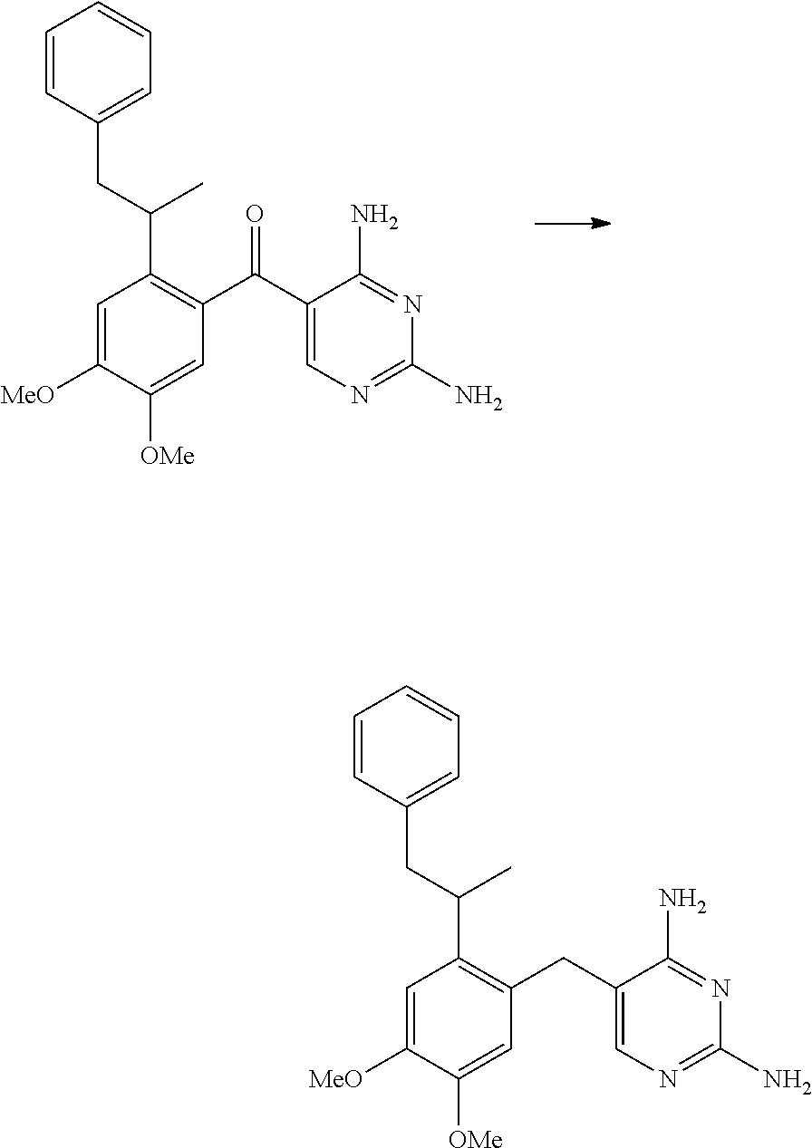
C1=C([MeO])C([OMe])=CC(C(=O)C2=CN=C(N)N=C2N)=C1C(CC1=CC=CC=C1)C.C1=C([MeO])C([OMe])=CC(CC2=CN=C(N)N=C2N)=C1C(CC1=CC=CC=C1)C
